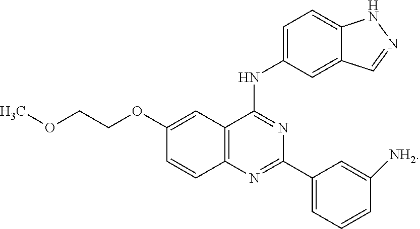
C12=C(N=C(C3=CC=CC([NH2])=C3)N=C1NC1=CC=C3C(=C1)C=NN3)C=CC(OCCOC)=C2
